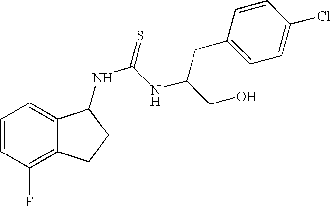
C1=CC(F)=C2C(=C1)C(NC(NC(CC1=CC=C(Cl)C=C1)CO)=S)CC2
